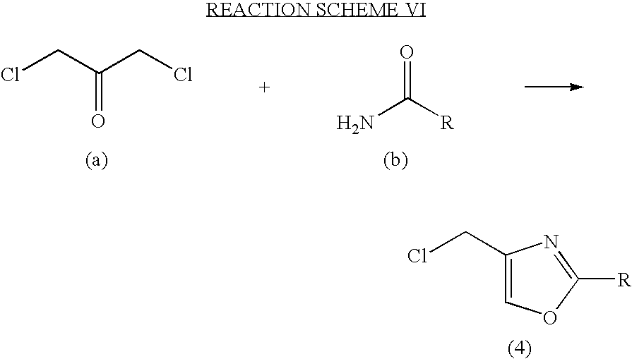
ClCC(CCl)=O.NC([R])=O.C1(CCl)=COC([R])=N1
